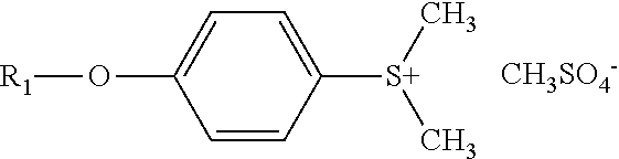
C1=CC([S+](C)C)=CC=C1O[R1].[CH3SO4-]
